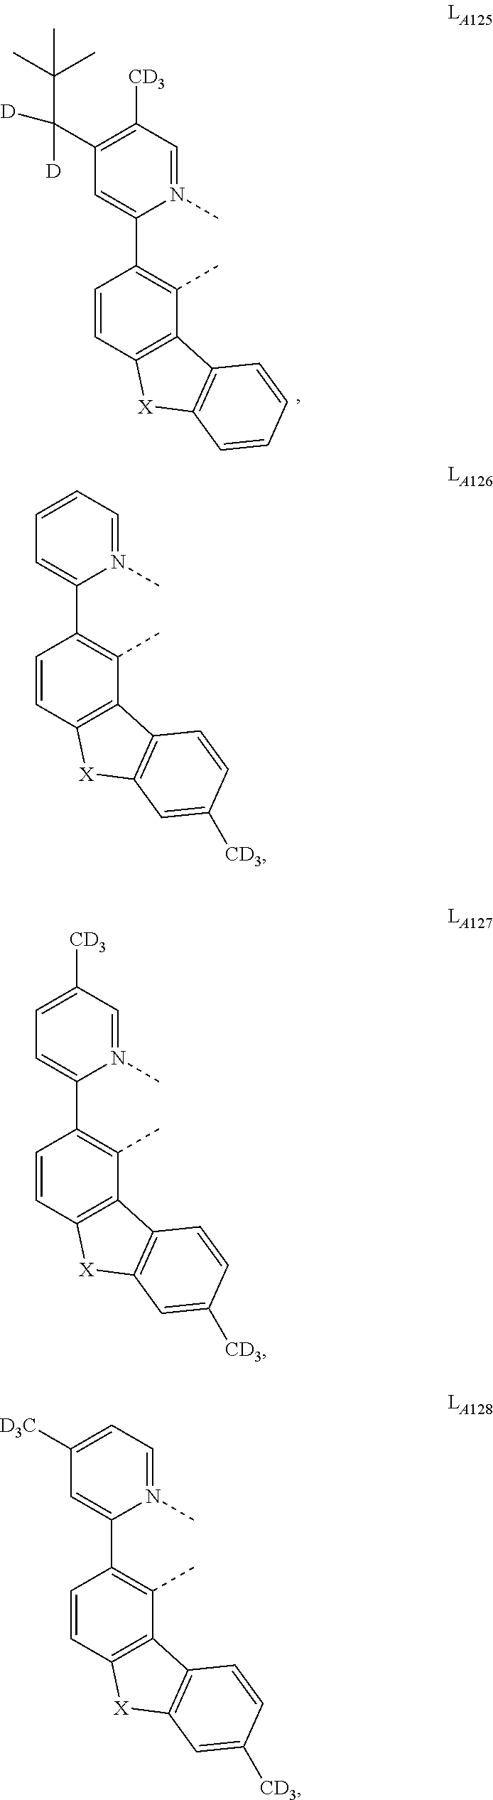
C1=CC2=C(C(C)=C1C1=CC(C(C(C)(C)C)([D])[D])=C([CD3])C=N1C)C1=C([X]2)C=CC=C1.C1=CC2=C(C(C)=C1C1=CC=CC=N1C)C1=C([X]2)C=C([CD3])C=C1.C1=CC2=C(C(C)=C1C1=CC=C([CD3])C=N1C)C1=C([X]2)C=C([CD3])C=C1.C1=CC2=C(C(C)=C1C1=CC([D3C])=CC=N1C)C1=C([X]2)C=C([CD3])C=C1
